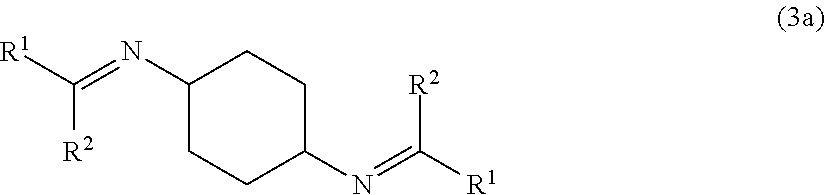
C1(N=C([R1])[R2])CCC(N=C([R1])[R2])CC1
